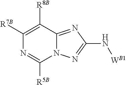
C1([R7B])=C([R8B])C2=NC(N[WB1])=NN2C([R5B])=N1
